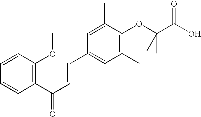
C1=CC(OC)=C(C(C=CC2=CC(C)=C(OC(C(O)=O)(C)C)C(C)=C2)=O)C=C1
